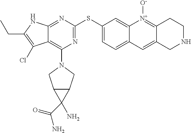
C1(SC2=CC=C3C(=C2)[N+]([O-])=C2C(=C3)CNCC2)=NC(N2CC3C(C2)C3(N)C(=O)N)=C2C(=N1)NC(CC)=C2Cl
